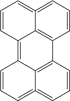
C12=C3C4=C(C5=C1C(=CC=C2)=CC=C5)C=CC=C4=CC=C3
